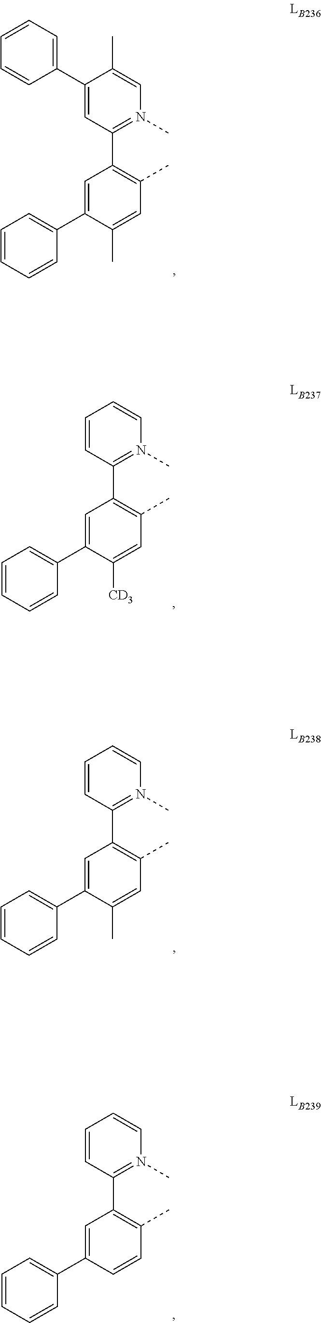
C1(C2=CC=CC=C2)=CC(C2=C(C)C=C(C)C(C3=CC=CC=C3)=C2)=N(C)C=C1C.C1=CC(C2=C(C)C=C([CD3])C(C3=CC=CC=C3)=C2)=N(C)C=C1.C1=CC(C2=C(C)C=C(C)C(C3=CC=CC=C3)=C2)=N(C)C=C1.C1=CC(C2=C(C)C=CC(C3=CC=CC=C3)=C2)=N(C)C=C1
